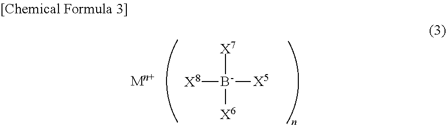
[X8][B-]([X7])([X5])[X6]
